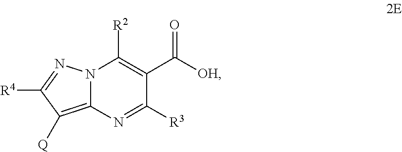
N12N=C([R4])C([Q])=C1N=C([R3])C(C([OH])=O)=C2[R2]
